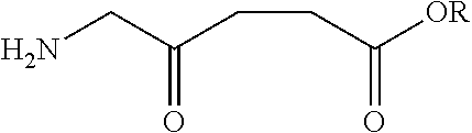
NCC(CCC([OR])=O)=O
